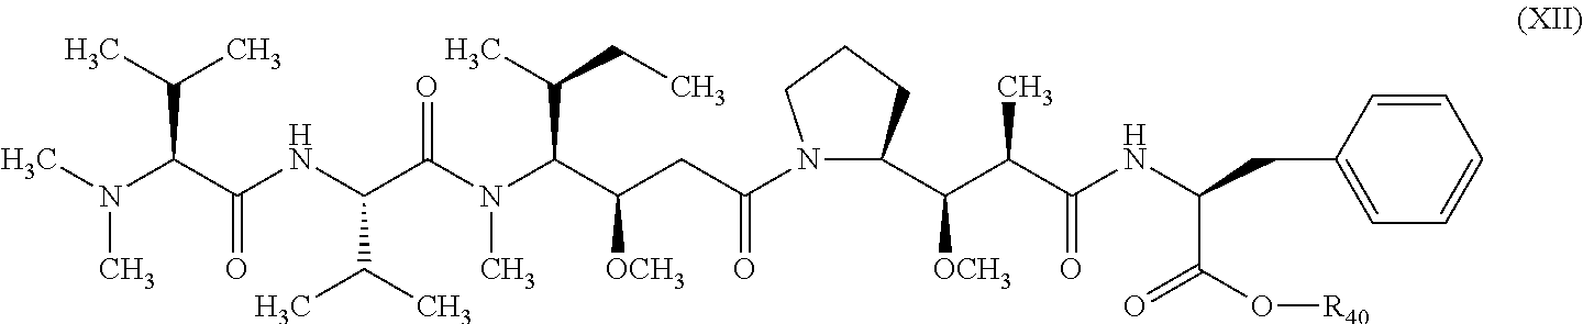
CN(C(C(NC(C(=O)N(C(C(CC(N1C(C(C(C(NC(CC2=CC=CC=C2)C(O[R40])=O)=O)C)[OCH3])CCC1)=O)[OCH3])C(CC)C)C)C(C)C)=O)C(C)C)C
